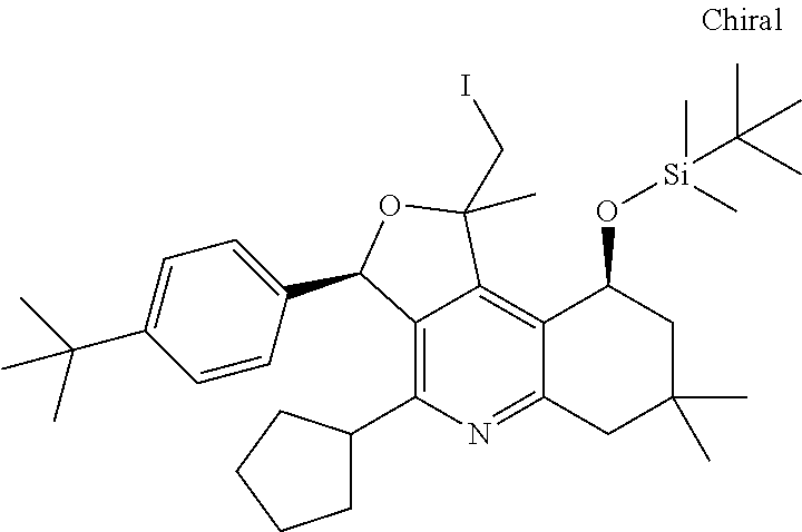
C1=CC(C2C3=C(C4CCCC4)N=C4C(=C3C(CI)(C)O2)C(O[Si](C(C)(C)C)(C)C)CC(C)(C)C4)=CC=C1C(C)(C)C
